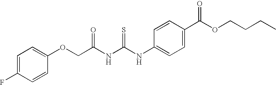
C1=C(F)C=CC(OCC(NC(NC2=CC=C(C(OCCCC)=O)C=C2)=S)=O)=C1
